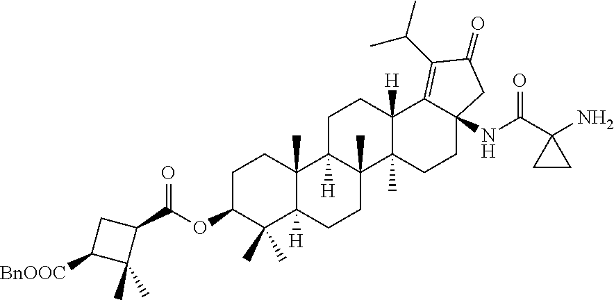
C1C(OC(C2CC([BnOOC])C2(C)C)=O)C(C)(C)C2([H])C(C)(C1)C1([H])C(C)(CC2)C2(C)C([H])(CC1)C1=C(C(C)C)C(=O)CC1(NC(C1(N)CC1)=O)CC2
